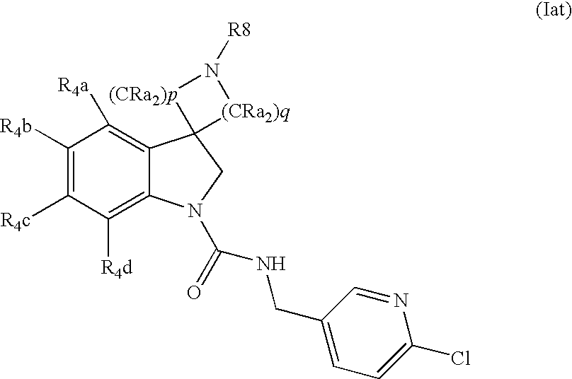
C1([R4b])=C([R4c])C([R4d])=C2C(=C1[R4a])C1(CN2C(=O)NCC2=CC=C(Cl)N=C2)[(CRa2)q]N([R8])[(CRa2)p]1
